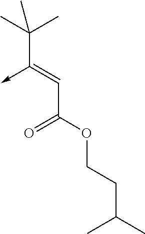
C(C(OCCC(C)C)=O)=C(C(C)(C)C)->C
